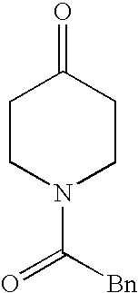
C1CN(C(=O)[Bn])CCC1=O
